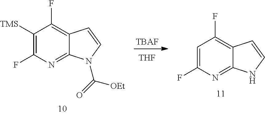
[TBAF].[THF].C1(F)=C2C(=NC(F)=C1[TMS])N(C(=O)[OEt])C=C2.C1(F)=C2C(=NC(F)=C1)NC=C2
